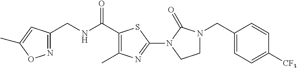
N1=C(CNC(C2=C(C)N=C(N3C(=O)N(CC4=CC=C([CF3])C=C4)CC3)S2)=O)C=C(C)O1
